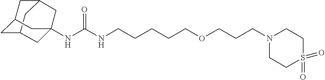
C12CC3CC(C1)CC(NC(NCCCCCOCCCN1CCS(=O)(=O)CC1)=O)(C3)C2
